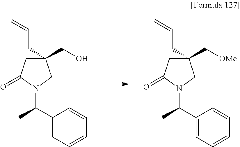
C1C(=O)N(C(C2=CC=CC=C2)C)CC1(CO)CC=C.C1C(=O)N(C(C2=CC=CC=C2)C)CC1(C[OMe])CC=C
